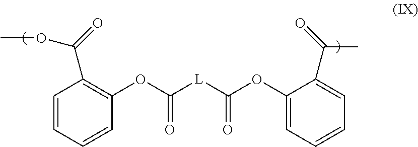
C1=CC=CC(OC([L]C(OC2=CC=CC=C2C(=O)C)=O)=O)=C1C(=O)OC
